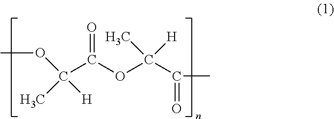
C(C(OC(C(C)=O)([H])C)=O)(C)(OC)[H]
